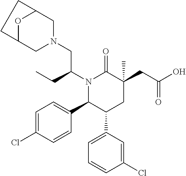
N1(C(CN2CC3OC(C2)CC3)CC)C(C2=CC=C(Cl)C=C2)C(C2=CC=CC(Cl)=C2)CC(CC(=O)O)(C)C1=O
